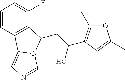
C1=CC2=C(C(F)=C1)C(CC(O)C1=C(C)OC(C)=C1)N1C2=CN=C1
